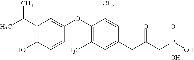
C1(C(C)C)=C(O)C=CC(OC2=C(C)C=C(CC(CP(=O)(O)O)=O)C=C2C)=C1
